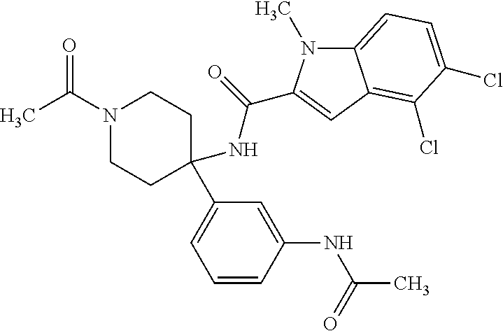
CC(N1CCC(C2=CC=CC(NC(C)=O)=C2)(NC(=O)C2=CC3=C(Cl)C(Cl)=CC=C3N2C)CC1)=O
